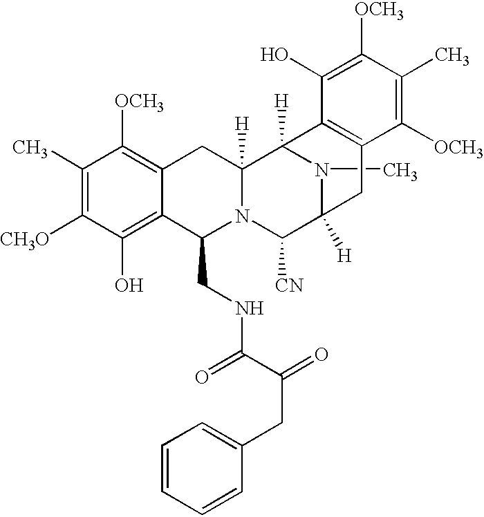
C(C(C(NCC1C2=C(O)C([CH3O])=C(C)C([OCH3])=C2CC2([H])N1C([CN])C1([H])N(C)C2([H])C2=C(C1)C([OCH3])=C(C)C([OCH3])=C2O)=O)=O)C1=CC=CC=C1
